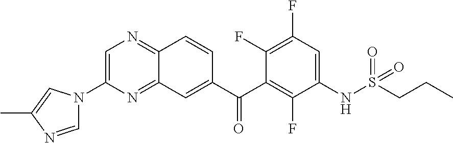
C1=C(N2C=NC(C)=C2)N=C2C(=N1)C=CC(C(C1=C(F)C(NS(=O)(=O)CCC)=CC(F)=C1F)=O)=C2
